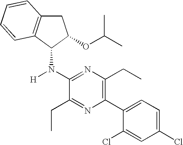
C1(N([H])C2C3=C(CC2OC(C)C)C=CC=C3)=NC(CC)=C(C2=CC=C(Cl)C=C2Cl)N=C1CC
